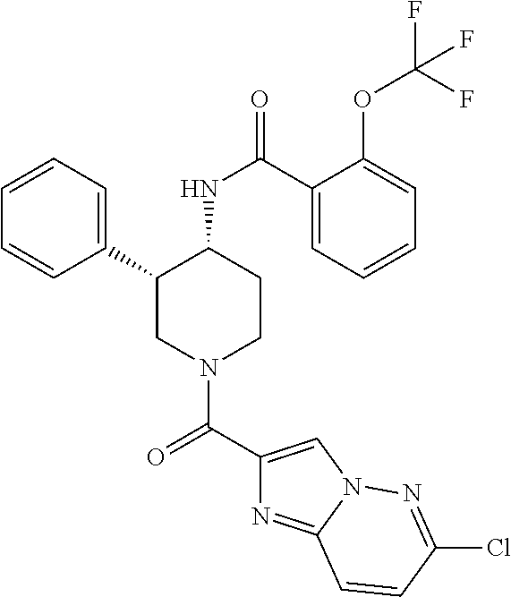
C1=CC=C(C2CN(C(C3=CN4C(=N3)C=CC(Cl)=N4)=O)CCC2NC(=O)C2=CC=CC=C2OC(F)(F)F)C=C1
